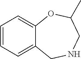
C12=CC=CC=C1OC(C)CNC2
